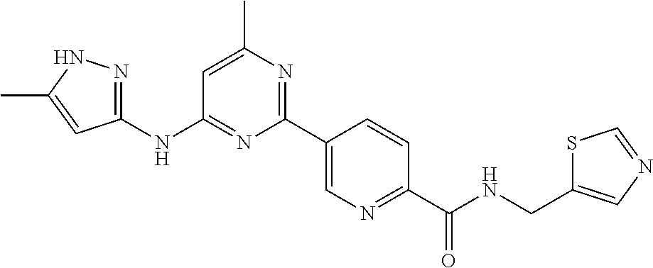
C1(C2=CN=C(C(NCC3=CN=CS3)=O)C=C2)=NC(C)=CC(NC2=NNC(C)=C2)=N1
